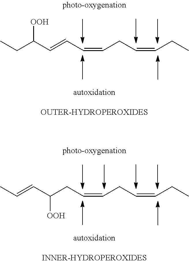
CCC([OOH])C=CC=CCC=CCC.CC=CC(CC=CCC=CCC)[OOH]
